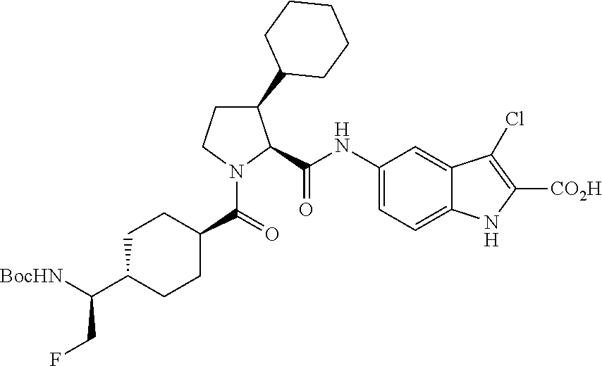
C1(NC(=O)C2C(C3CCCCC3)CCN2C(C2CCC(C([BocHN])CF)CC2)=O)=CC=C2C(=C1)C(Cl)=C([CO2H])N2
